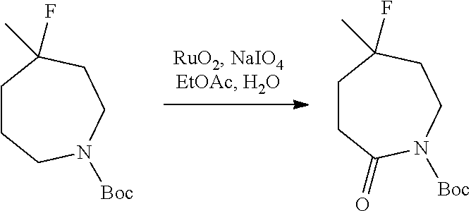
C1CCN([Boc])CCC1(F)C.C1CC(=O)N([Boc])CCC1(F)C
